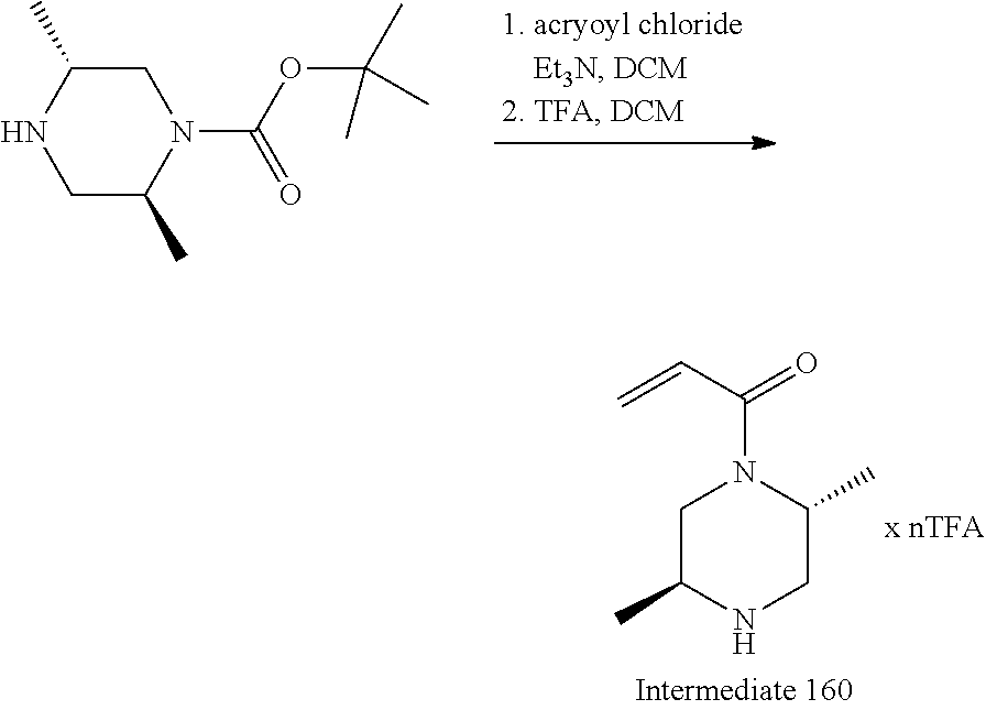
C1C(C)N(C(OC(C)(C)C)=O)CC(C)N1.C1C(C)NCC(C)N1C(C=C)=O
